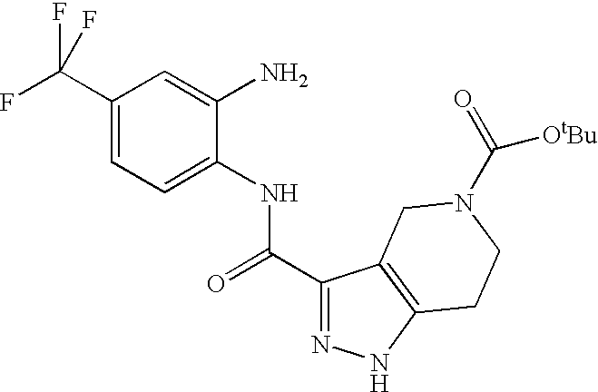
C1(C(F)(F)F)=CC=C(NC(=O)C2=NNC3=C2CN(C([OtBu])=O)CC3)C(N)=C1
